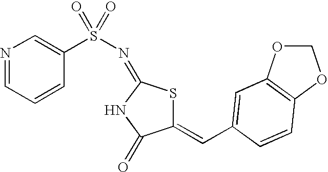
C1(=CC2=CC3=C(OCO3)C=C2)SC(=NS(=O)(=O)C2=CN=CC=C2)NC1=O
